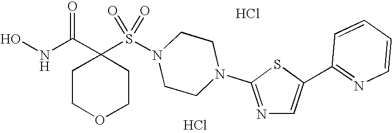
Cl.C1(S(N2CCN(C3=NC=C(C4=NC=CC=C4)S3)CC2)(=O)=O)(C(NO)=O)CCOCC1.Cl
